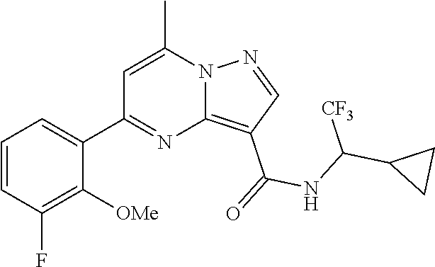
C12=C(C(=O)NC(C3CC3)[CF3])C=NN1C(C)=CC(C1=CC=CC(F)=C1[OMe])=N2
